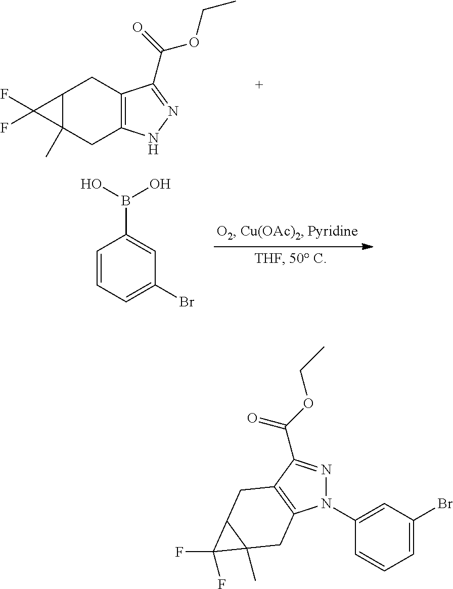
C12C(C)(CC3=C(C1)C(C(=O)OCC)=NN3)C2(F)F.C1=CC=C(Br)C=C1B(O)O.N1(C2=CC(Br)=CC=C2)N=C(C(OCC)=O)C2=C1CC1(C)C(C2)C1(F)F
